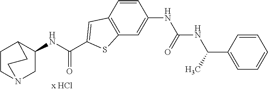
C1=CC2=C(C=C1NC(NC(C)C1=CC=CC=C1)=O)SC(C(NC1C3CCN(C1)CC3)=O)=C2
